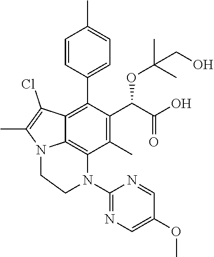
C1(C)=C(C(C(O)=O)OC(C)(C)CO)C(C2=CC=C(C)C=C2)=C2C3=C1N(C1=NC=C(OC)C=N1)CCN3C(C)=C2Cl
